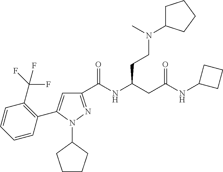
C1(C(NC(CC(NC2CCC2)=O)CCN(C2CCCC2)C)=O)=NN(C2CCCC2)C(C2=C(C(F)(F)F)C=CC=C2)=C1
